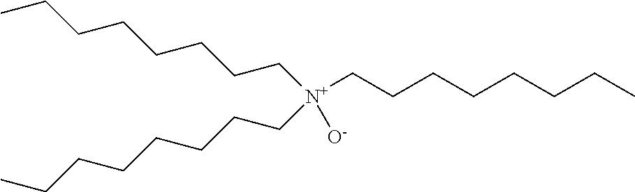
[N+](CCCCCCCC)(CCCCCCCC)(CCCCCCCC)[O-]
